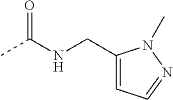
CC(NCC1=CC=NN1C)=O
